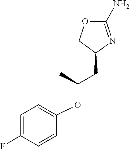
C1(N)=NC(CC(OC2=CC=C(F)C=C2)C)CO1
